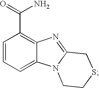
NC(C1=C2C(=CC=C1)N1C(=N2)CSCC1)=O
